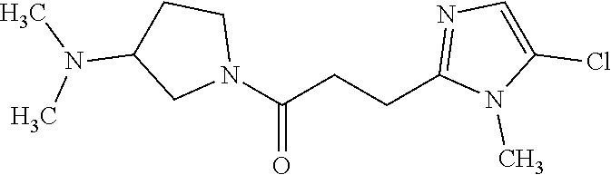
N1(C(CCC2=NC=C(Cl)N2C)=O)CCC(N(C)C)C1
